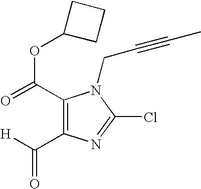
C1(C(=O)OC2CCC2)=C(C([H])=O)N=C(Cl)N1CC#CC
